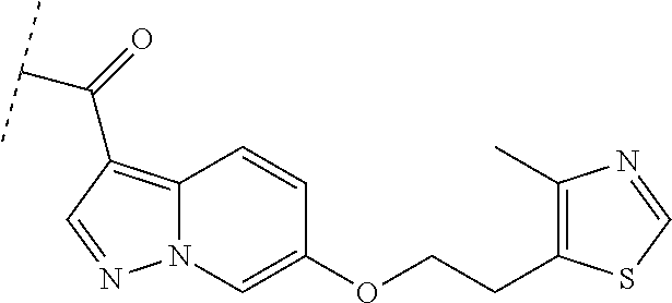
N12C(=C(C(=O)C(C)C)C=N1)C=CC(OCCC1=C(C)N=CS1)=C2
